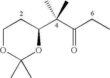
C1OC(C)(C)OC(C(C(CC)=O)(C)C)C1
